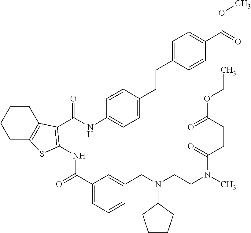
C1(C(=O)NC2=C(C(=O)NC3=CC=C(CCC4=CC=C(C(OC)=O)C=C4)C=C3)C3=C(CCCC3)S2)=CC=CC(CN(CCN(C)C(CCC(=O)OCC)=O)C2CCCC2)=C1
